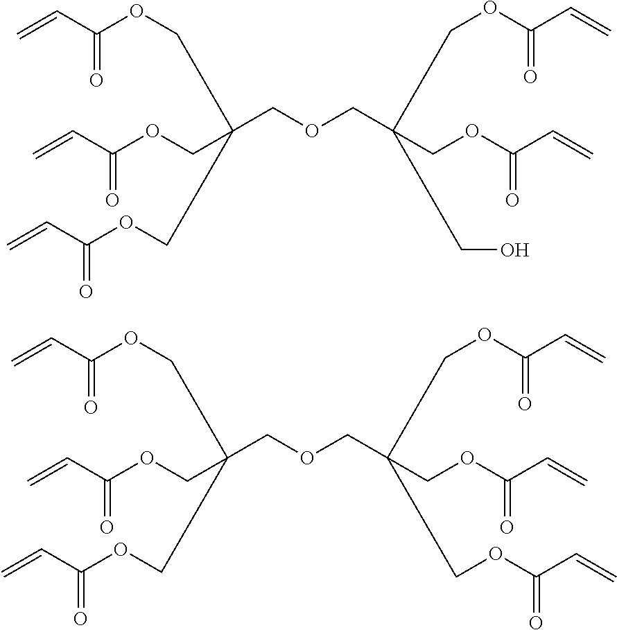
C(COCC(COC(C=C)=O)(COC(C=C)=O)CO)(COC(C=C)=O)(COC(C=C)=O)COC(C=C)=O.C(COCC(COC(C=C)=O)(COC(C=C)=O)COC(C=C)=O)(COC(C=C)=O)(COC(C=C)=O)COC(C=C)=O
